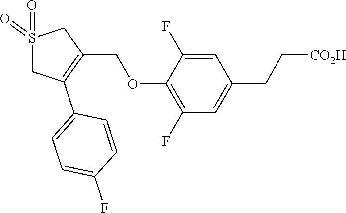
C1(COC2=C(F)C=C(CC[CO2H])C=C2F)=C(C2=CC=C(F)C=C2)CS(=O)(=O)C1
